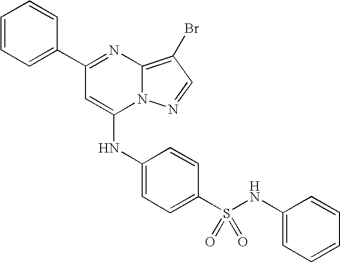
C1=C(C2=NC3=C(Br)C=NN3C(NC3=CC=C(S(NC4=CC=CC=C4)(=O)=O)C=C3)=C2)C=CC=C1
